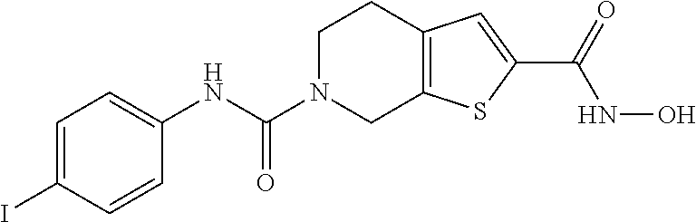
C1(NC(N2CC3=C(CC2)C=C(C(=O)NO)S3)=O)=CC=C(I)C=C1
